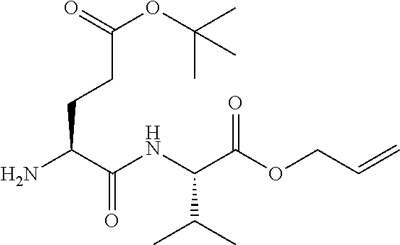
NC(C(NC(C(=O)OCC=C)C(C)C)=O)CCC(=O)OC(C)(C)C
